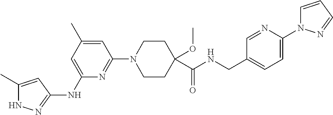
N1C(C)=CC(NC2=CC(C)=CC(N3CCC(C(NCC4=CC=C(N5C=CC=N5)N=C4)=O)(OC)CC3)=N2)=N1
